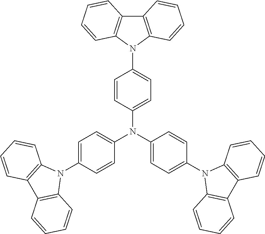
N(C1=CC=C(N2C3=C(C4=C2C=CC=C4)C=CC=C3)C=C1)(C1=CC=C(N2C3=C(C4=C2C=CC=C4)C=CC=C3)C=C1)C1=CC=C(N2C3=C(C4=C2C=CC=C4)C=CC=C3)C=C1
